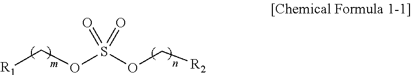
[R1]COS(OC[R2])(=O)=O
